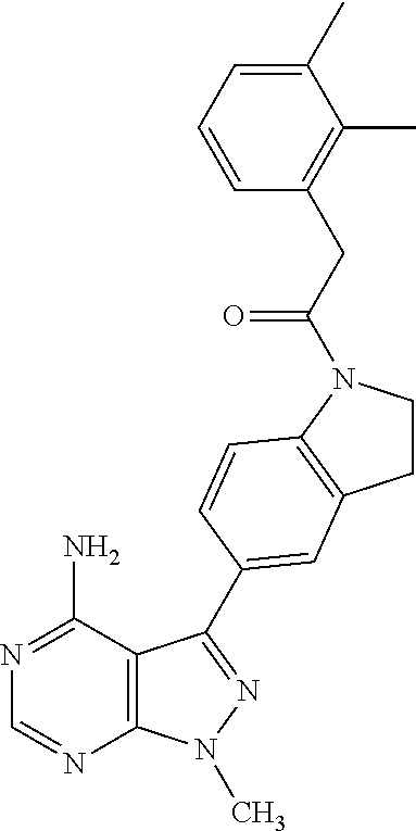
C12=C(C(N)=NC=N1)C(C1=CC3=C(N(C(CC4=C(C)C(C)=CC=C4)=O)CC3)C=C1)=NN2C
